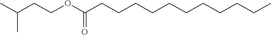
CC(CCOC(CCCCCCCCCCC)=O)C
